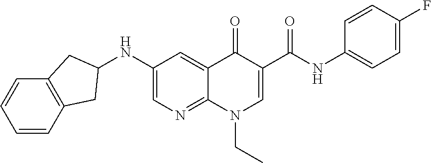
C1=CC2=C(C=C1)CC(NC1=CN=C3C(=C1)C(=O)C(C(NC1=CC=C(F)C=C1)=O)=CN3CC)C2
